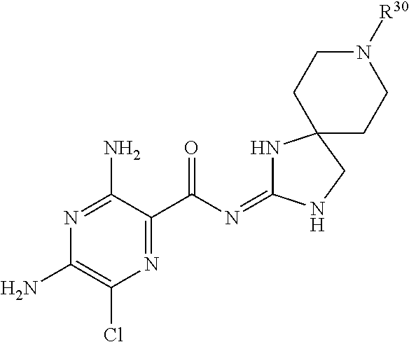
N1=C(N)C(C(N=C2NC3(CN2)CCN([R30])CC3)=O)=NC(Cl)=C1N
